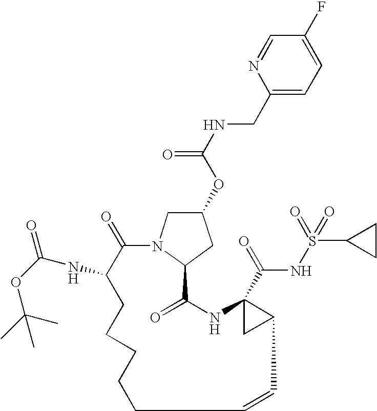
N(C(OC1CN2C(C1)C(=O)NC1(C(=O)NS(C3CC3)(=O)=O)CC1C=CCCCCCC(NC(OC(C)(C)C)=O)C2=O)=O)CC1=CC=C(F)C=N1
